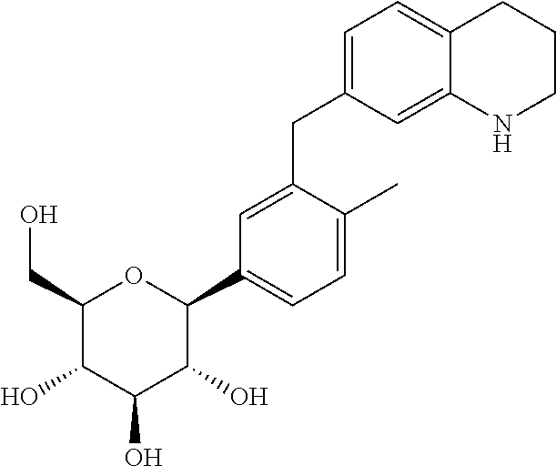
C1(CO)C(O)C(O)C(O)C(C2=CC=C(C)C(CC3=CC=C4C(=C3)NCCC4)=C2)O1
